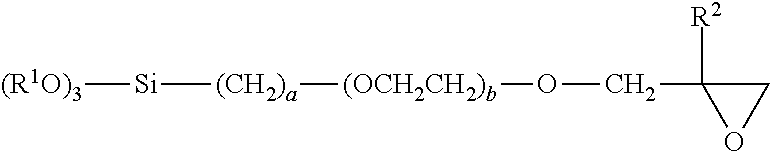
[(R1O)3][Si][(CH2)a][(OCH2CH2)b]OCC1([R2])OC1
